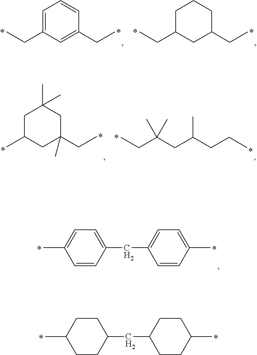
C1=C(CC)C=C(CC)C=C1.C1C(CC)CC(CC)CC1.C1C(C)CC(CC)(C)CC1(C)C.C(CC(CCC)C)(CC)(C)C.C1=CC(CC2=CC=C(C)C=C2)=CC=C1C.C1CC(CC2CCC(C)CC2)CCC1C
